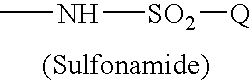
CN[SO2][Q]
